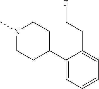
N1(C)CCC(C2=CC=CC=C2CCF)CC1
